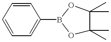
C1=CC=CC(B2OC(C)(C)C(C)(C)O2)=C1
